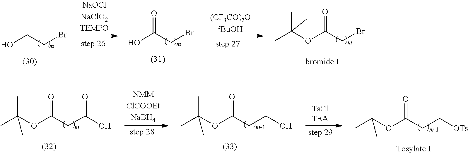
O(C(CC(O)=O)=O)C(C)(C)C.O(C(CCO)=O)C(C)(C)C.O(C(CC[OTs])=O)C(C)(C)C.OC(CBr)=O.[(CF3CO)2OtBuOH].OCCBr.O(C(CBr)=O)C(C)(C)C
